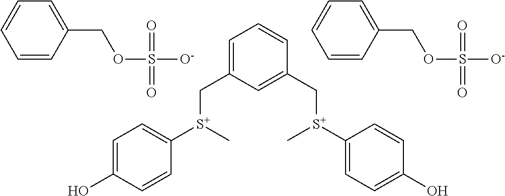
C1=CC(COS([O-])(=O)=O)=CC=C1.C1=C(O)C=CC([S+](C)CC2=CC=CC(C[S+](C3=CC=C(O)C=C3)C)=C2)=C1.C1=CC(COS([O-])(=O)=O)=CC=C1
